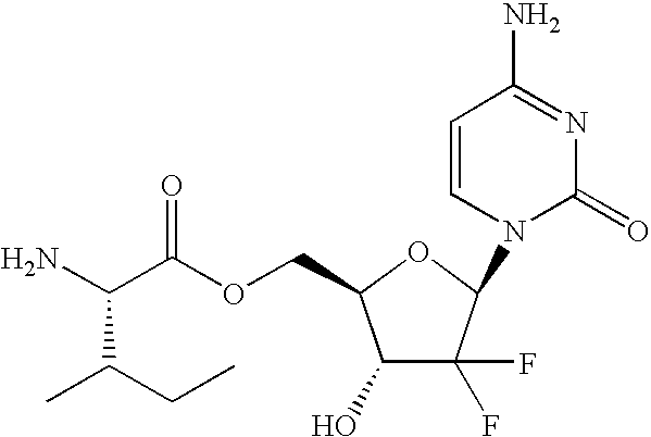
C1(O)C(F)(F)C(N2C(=O)N=C(N)C=C2)OC1COC(C(N)C(CC)C)=O
